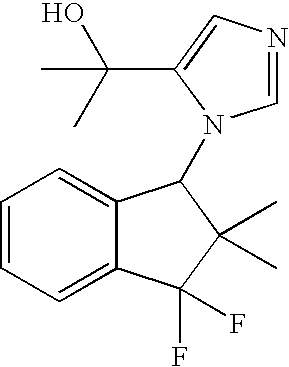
C1=CC=C2C(=C1)C(N1C=NC=C1C(O)(C)C)C(C)(C)C2(F)F
